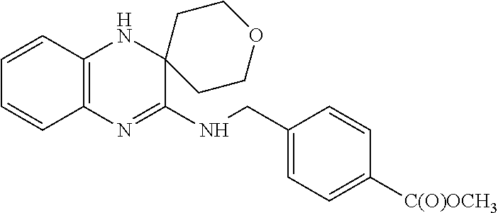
C1=CC2=C(C=C1)N=C(NCC1=CC=C([C(O)OCH3])C=C1)C1(N2)CCOCC1
